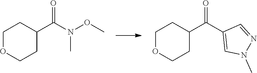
C1OCCC(C(N(OC)C)=O)C1.C1OCCC(C(C2=CN(C)N=C2)=O)C1
